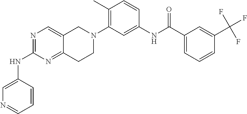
N1=C(NC2=CN=CC=C2)N=C2C(=C1)CN(C1=C(C)C=CC(NC(C3=CC=CC(C(F)(F)F)=C3)=O)=C1)CC2
